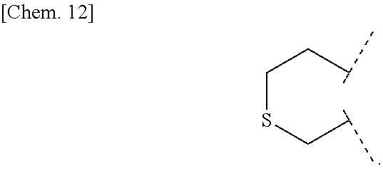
C(SCCC(C)C)C(C)C
